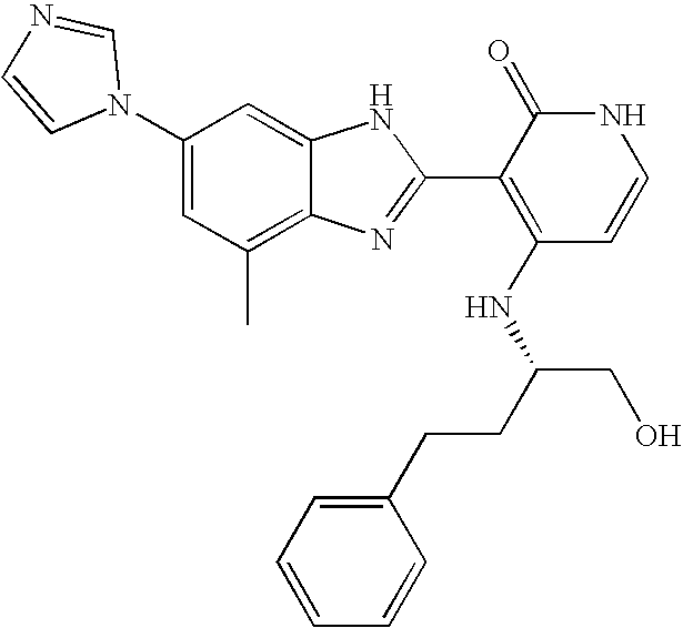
C1(C)=C2C(=CC(N3C=NC=C3)=C1)NC(C1=C(NC(CO)CCC3=CC=CC=C3)C=CNC1=O)=N2
